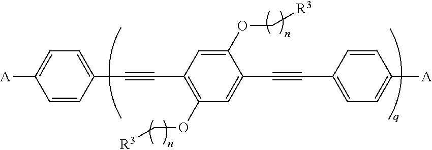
C(C1=C(OC[R3])C=C(C#CC2=CC=C([A])C=C2)C(OC[R3])=C1)#CC1=CC=C([A])C=C1
